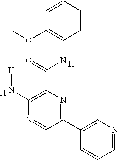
C1=CC=CC(OC)=C1NC(C1=C(N[H])N=CC(C2=CN=CC=C2)=N1)=O.[H].[H]
